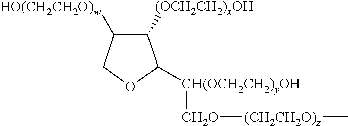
C1([(OCH2CH2)xOH])C([HO(CH2CH2O)w])COC1[CH(OCH2CH2)yOH][CH2O][(CH2CH2O)z]C
